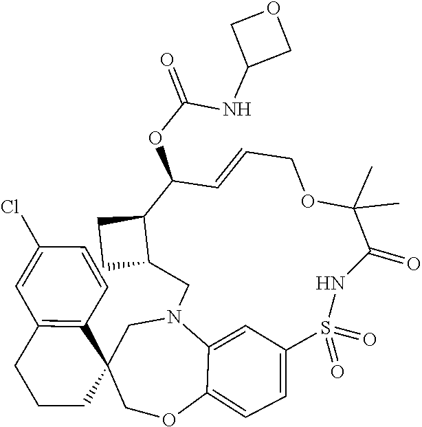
C1(Cl)=CC2=C(C=C1)C1(CCC2)CN2C3=CC(=CC=C3OC1)S(=O)(=O)NC(=O)C(C)(C)OCC=CC(OC(NC1COC1)=O)C1CCC1C2
